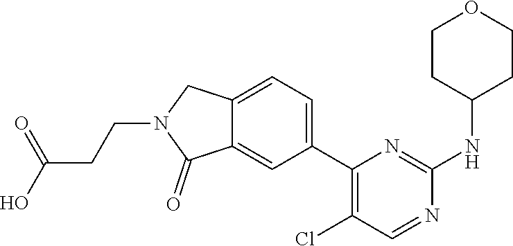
C1CC(NC2=NC(C3=CC=C4C(=C3)C(=O)N(CCC(=O)O)C4)=C(Cl)C=N2)CCO1
